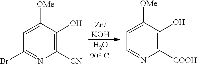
[Zn/KOH].[H2O90 C].C1([CN])=C(O)C([OMe])=CC(Br)=N1.C1([COOH])=C(O)C([OMe])=CC=N1
